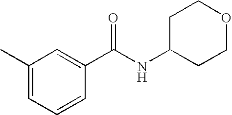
C1(C)=CC=CC(C(NC2CCOCC2)=O)=C1
